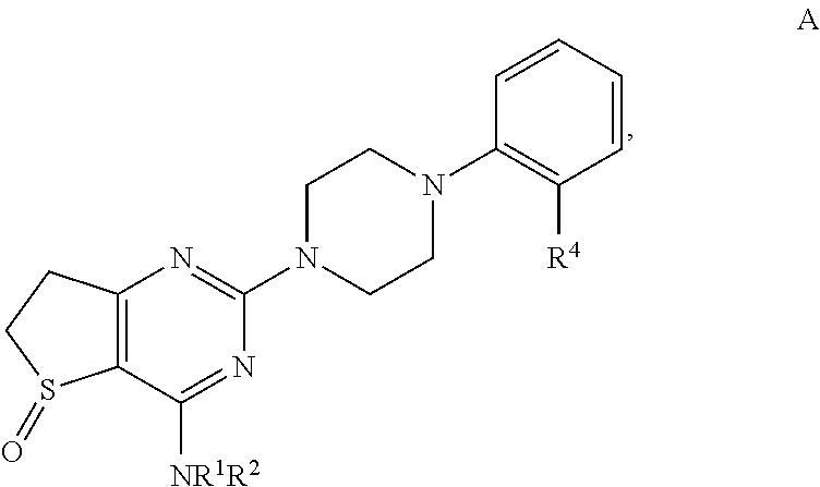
C12=C(C([NR1R2])=NC(N3CCN(C4=C([R4])C=CC=C4)CC3)=N1)S(=O)CC2
